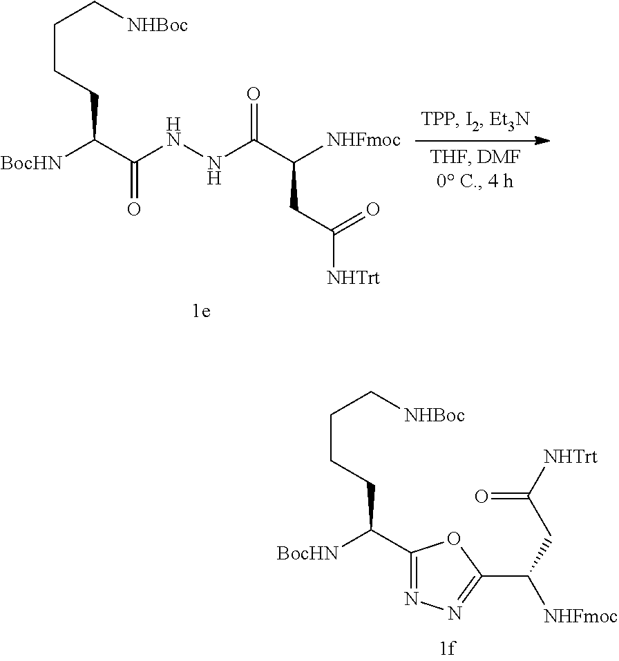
[NHBoc]CCCCC(C1=NN=C(C(CC([NHTrt])=O)[NHFmoc])O1)[BocHN].[NHBoc]CCCCC(C(NNC(C([NHFmoc])CC([NHTrt])=O)=O)=O)[BocHN]
